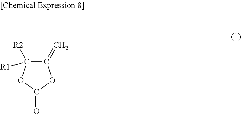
C1(=C)C([R2])([R1])OC(=O)O1
